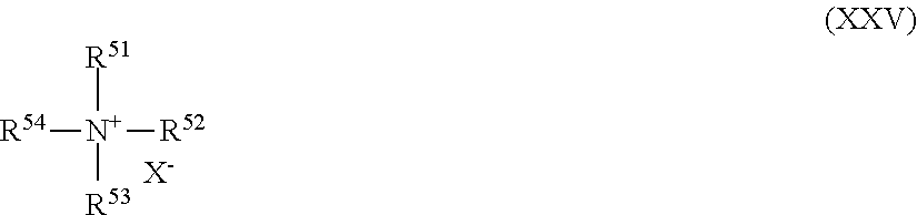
[R51][N+]([R54])([R52])[R53].[X-]
